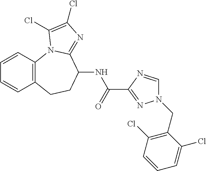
C1=CC2=C(C=C1)CCC(NC(=O)C1=NN(CC3=C(Cl)C=CC=C3Cl)C=N1)C1=NC(Cl)=C(Cl)N21
